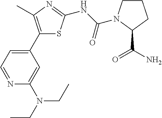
C1(C2=CC=NC(N(CC)CC)=C2)=C(C)N=C(NC(=O)N2CCCC2C(=O)N)S1
